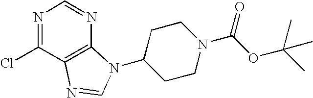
N1=C(Cl)C2=C(N=C1)N(C1CCN(C(OC(C)(C)C)=O)CC1)C=N2
